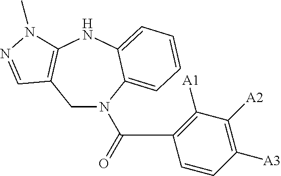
C1(C(N2CC3=C(NC4=CC=CC=C24)N(C)N=C3)=O)=C([A1])C([A2])=C([A3])C=C1
